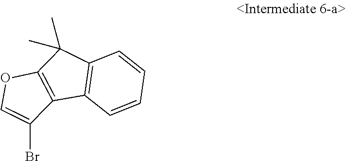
C1(Br)=COC2=C1C1=C(C2(C)C)C=CC=C1
